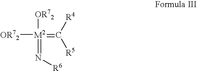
[OR72][M2](=C([R4])[R5])([OR72])=N[R6]
